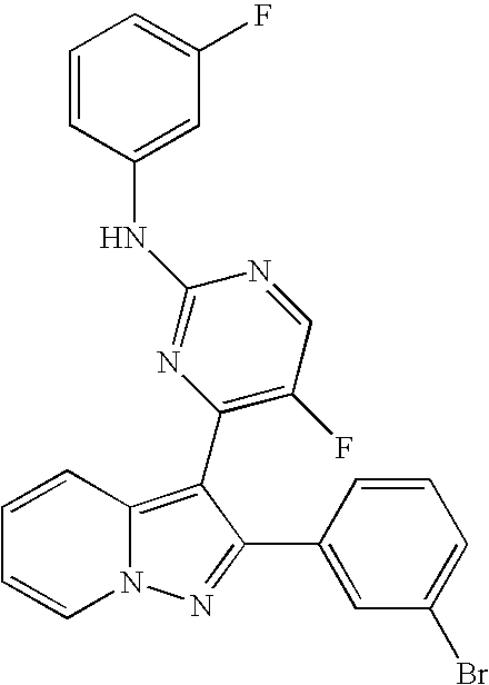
C1=CC(C2=NN3C(=C2C2=C(F)C=NC(NC4=CC(F)=CC=C4)=N2)C=CC=C3)=CC(Br)=C1
